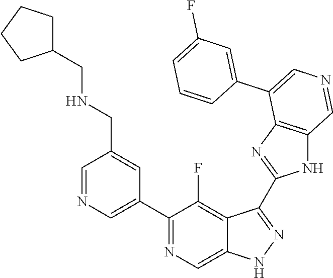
C1(C2=CN=CC(CNCC3CCCC3)=C2)=NC=C2C(=C1F)C(C1=NC3=C(N1)C=NC=C3C1=CC(F)=CC=C1)=NN2
